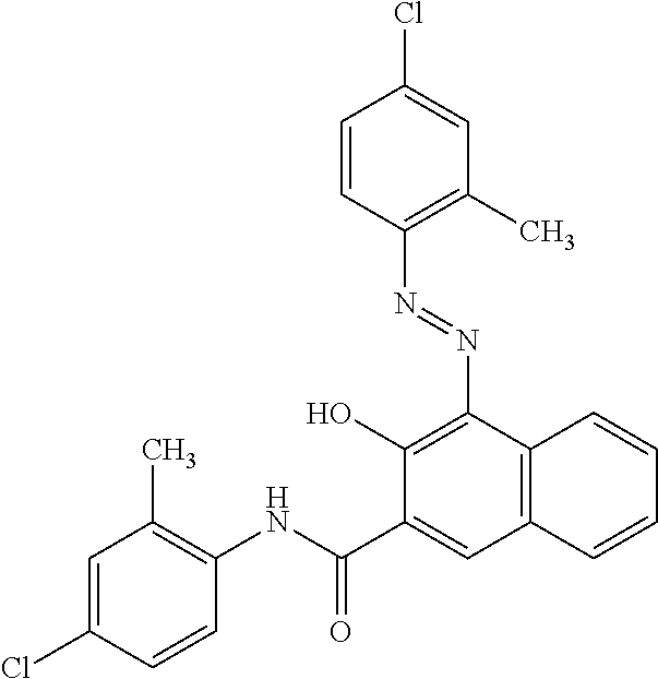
C1=CC(N=NC2=C(O)C(C(NC3=C(C)C=C(Cl)C=C3)=O)=CC3=C2C=CC=C3)=C(C)C=C1Cl
